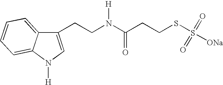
C1(CCN(C(CCSS([ONa])(=O)=O)=O)[H])=CN([H])C2=CC=CC=C12
